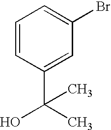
C1=CC(C(C)(O)C)=CC(Br)=C1
